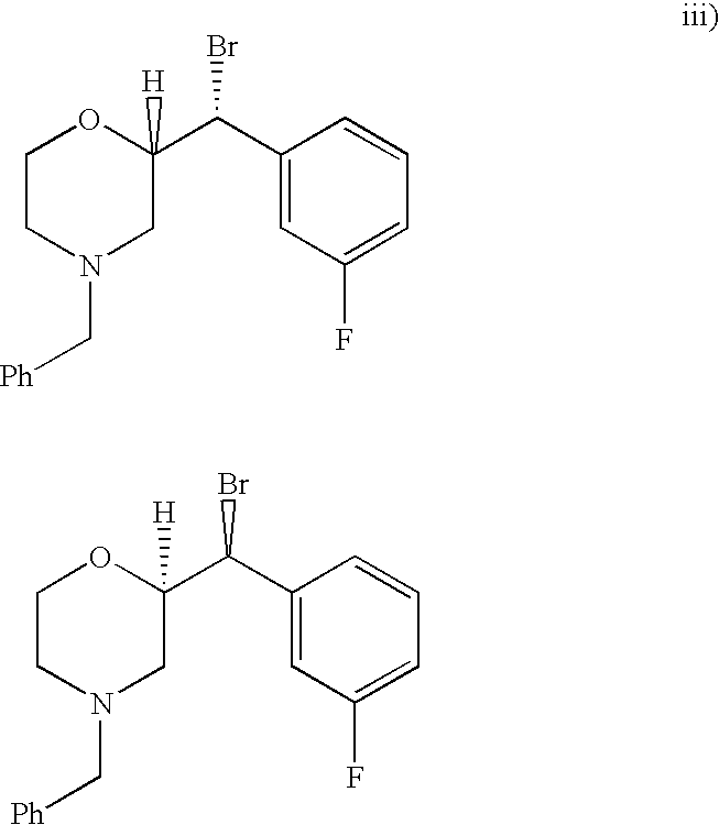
C1CN(C[Ph])CC(C(C2=CC(F)=CC=C2)Br)([H])O1.C1CN(C[Ph])CC(C(C2=CC(F)=CC=C2)Br)([H])O1
